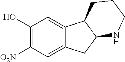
C1(O)=C([O2N])C=C2C(=C1)C1C(C2)NCCC1
